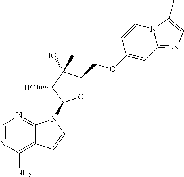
C1=NC(N)=C2C(=N1)N(C1OC(COC3=CC4=NC=C(C)N4C=C3)C(O)(C)C1O)C=C2
